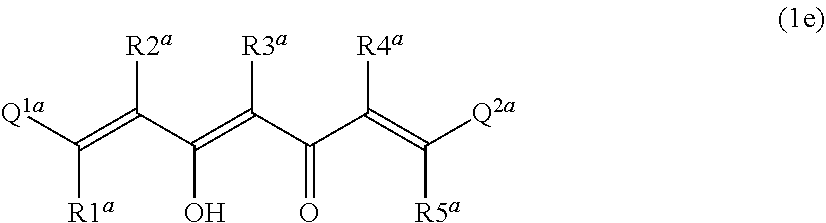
C([R1a])([Q1a])=C(C(=C(C(C(=C([Q2a])[R5a])[R4a])=O)[R3a])O)[R2a]
